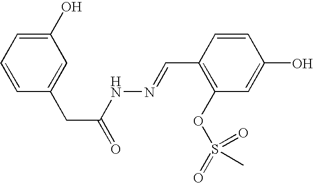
C1(O)=CC=CC(CC(=O)NN=CC2=C(OS(=O)(=O)C)C=C(O)C=C2)=C1
